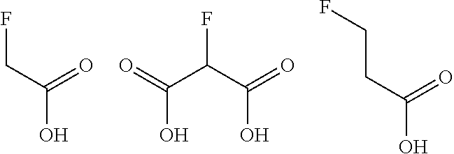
FC(C(=O)O)C(=O)O.FCC(=O)O.C(CC(=O)O)F
